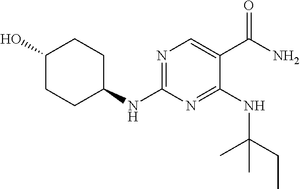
N1=C(NC2CCC(O)CC2)N=C(NC(C)(CC)C)C(C(N)=O)=C1
